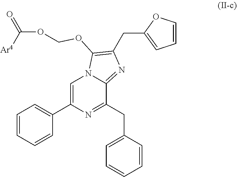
C1=C(C2=CC=CC=C2)N=C(CC2=CC=CC=C2)C2=NC(CC3=CC=CO3)=C(OCOC(=O)[Ar4])N12
